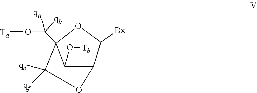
O([Tb])C1C2(C(O[Ta])([qa])[qb])C([qe])([qf])OC1C([Bx])O2
